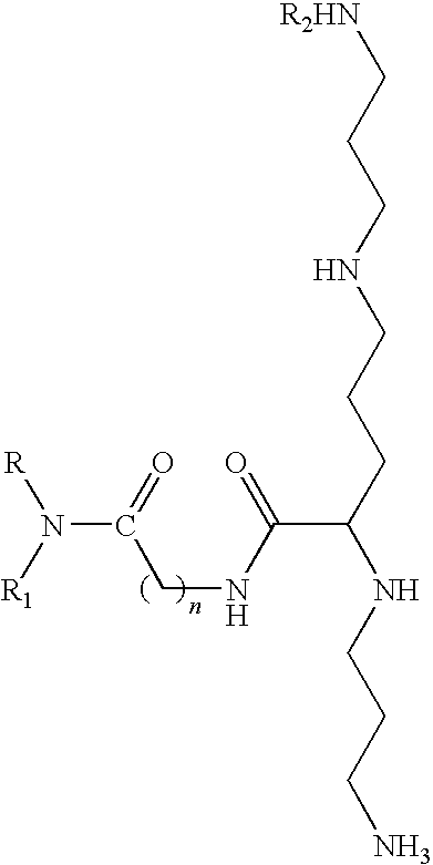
N(C(=O)CNC(C(CCCNCCC[R2HN])NCCCN)=O)([R1])[R]
